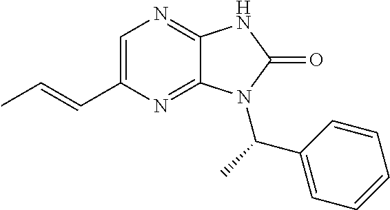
C1=C(C=CC)N=C2C(=N1)NC(=O)N2C(C)C1=CC=CC=C1
